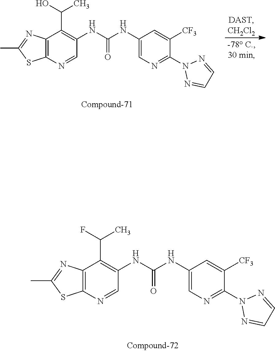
C12=C(N=CC(NC(NC3=CN=C(N4N=CC=N4)C([CF3])=C3)=O)=C1C(C)F)SC(C)=N2.C12=C(N=CC(NC(NC3=CN=C(N4N=CC=N4)C([CF3])=C3)=O)=C1C(C)O)SC(C)=N2
